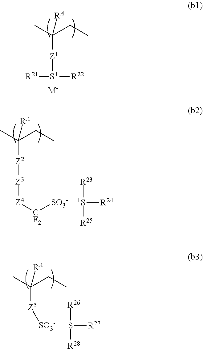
CC(CC)([RA])[Z1][S+]([R21])[R22].[M-].CC(CC)([RA])[Z2][Z3][Z4][CF2][SO3-].[R23][S+]([R25])[R24].[SO3-][Z5]C(C)(CC)[RA].[R26][S+]([R28])[R27]
